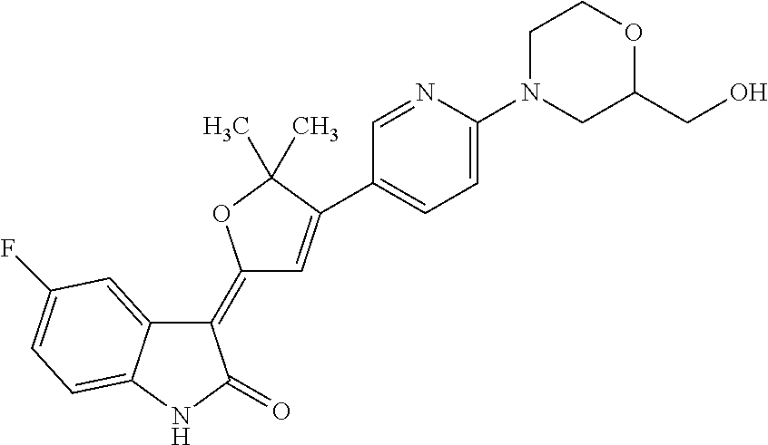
C1(=C2C=C(C3=CC=C(N4CC(CO)OCC4)N=C3)C(C)(C)O2)C2=CC(F)=CC=C2NC1=O
